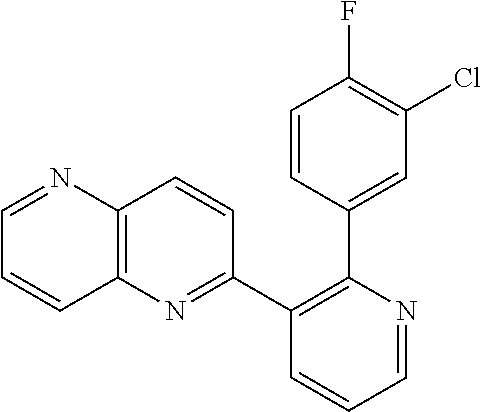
C1=NC(C2=CC(Cl)=C(F)C=C2)=C(C2=NC3=C(C=C2)N=CC=C3)C=C1
